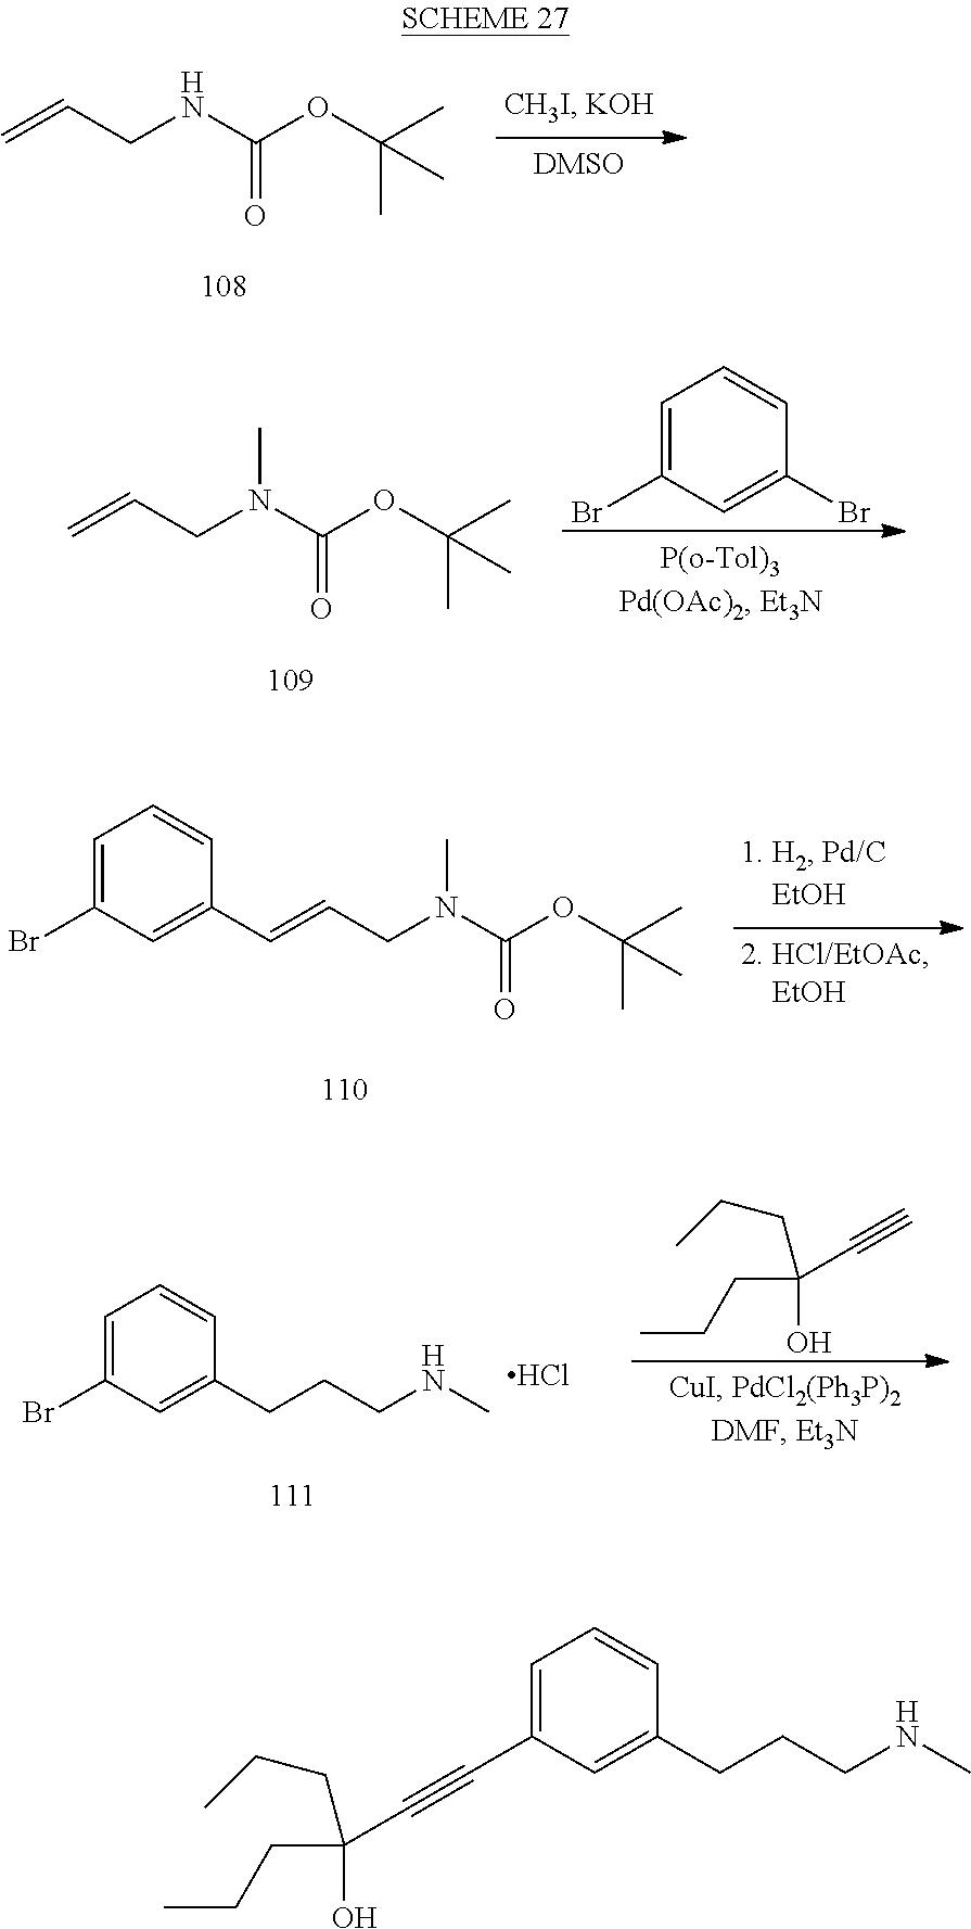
C=CCNC(OC(C)(C)C)=O.C=CCN(C(OC(C)(C)C)=O)C.C1=C(Br)C=C(Br)C=C1.C(=CCN(C(OC(C)(C)C)=O)C)C1=CC(Br)=CC=C1.C(CCNC)C1=CC(Br)=CC=C1.Cl.CCCC(O)(C#C)CCC.C(CCNC)C1=CC(C#CC(CCC)(O)CCC)=CC=C1
